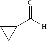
C1C(C([H])=O)C1
